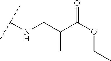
C(C(C(OCC)=O)C)NC(C)C
